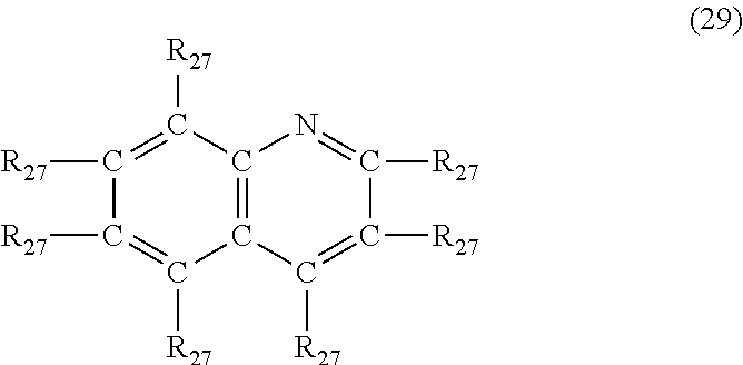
C1([R27])=C([R27])C([R27])=NC2=C1C([R27])=C([R27])C([R27])=C2[R27]
